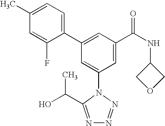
C1(C2=CC(C(NC3COC3)=O)=CC(N3C(C(C)O)=NN=N3)=C2)=CC=C(C)C=C1F
